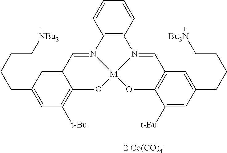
C12=C(C=CC=C1)N1=CC3=C(O[M]14OC1=C([t-Bu])C=C(CCCC[NBu3])C=C1C=N24)C([t-Bu])=CC(CCCC[Bu3N])=C3.[2 Co(CO)4-]
